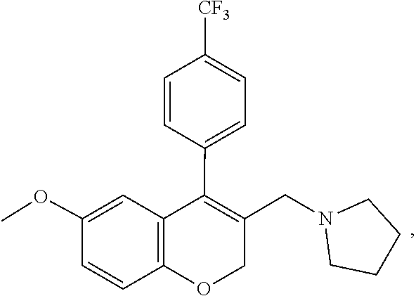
C1CN(CC2=C(C3=CC=C([CF3])C=C3)C3=C(OC2)C=CC(OC)=C3)CC1
